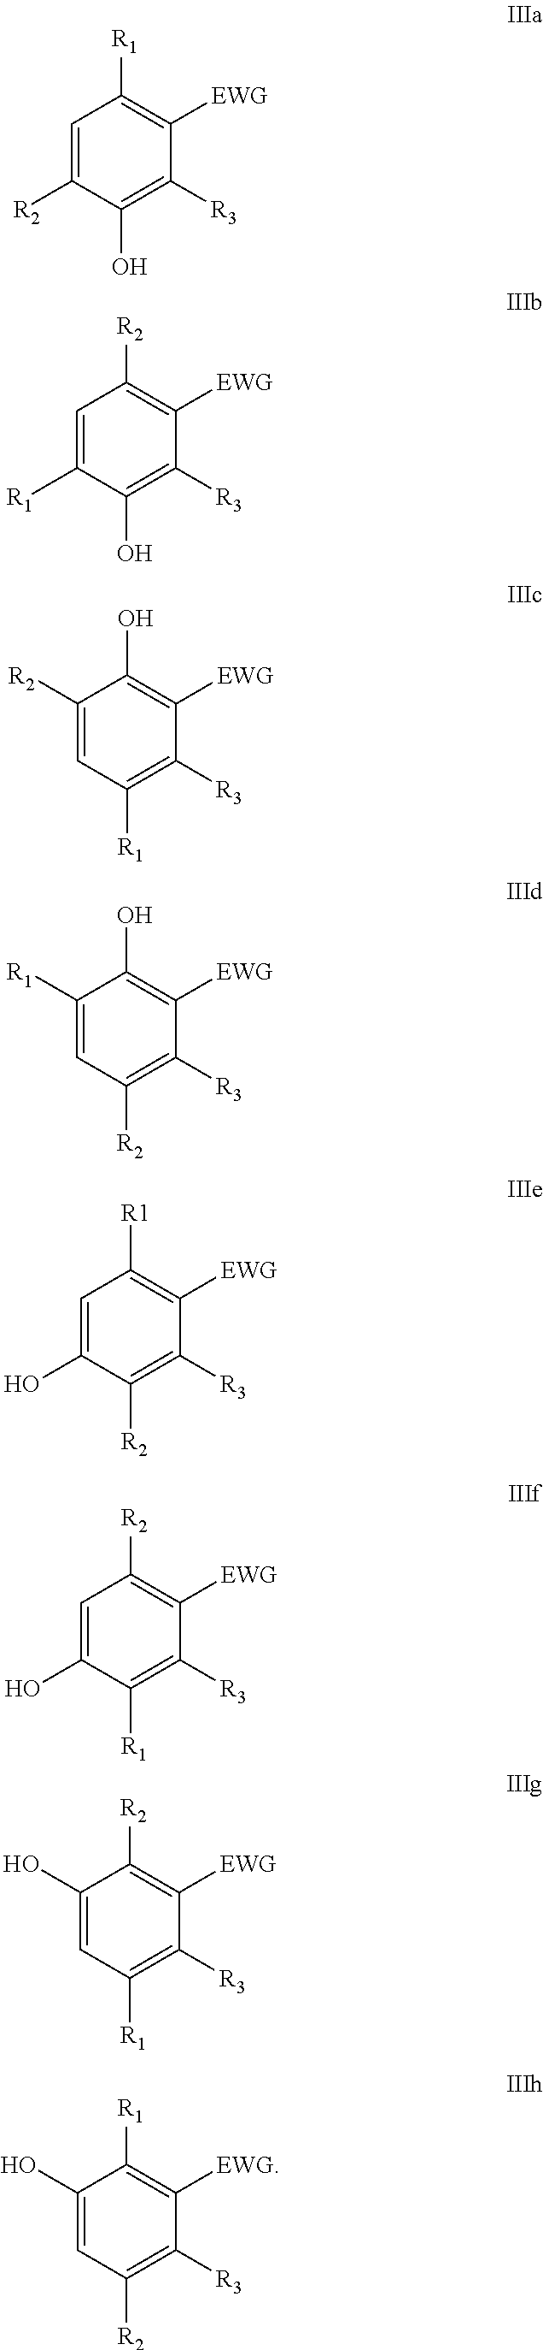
C1=C([R2])C(O)=C([R3])C([EWG])=C1[R1].C1=C([R1])C(O)=C([R3])C([EWG])=C1[R2].C1([R2])=CC([R1])=C([R3])C([EWG])=C1O.C1([R1])=CC([R2])=C([R3])C([EWG])=C1O.C1=C(O)C([R2])=C([R3])C([EWG])=C1[R1].C1=C(O)C([R1])=C([R3])C([EWG])=C1[R2].C1(O)=CC([R1])=C([R3])C([EWG])=C1[R2].C1(O)=CC([R2])=C([R3])C([EWG])=C1[R1]
